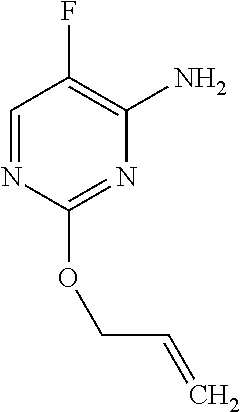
C1=NC(OCC=C)=NC(N)=C1F
